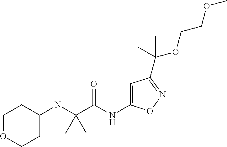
C1(N(C)C(C(NC2=CC(C(OCCOC)(C)C)=NO2)=O)(C)C)CCOCC1
